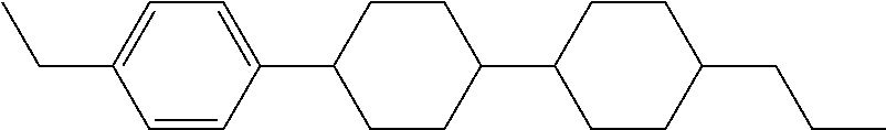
C1(C2CCC(C3CCC(CCC)CC3)CC2)=CC=C(CC)C=C1
